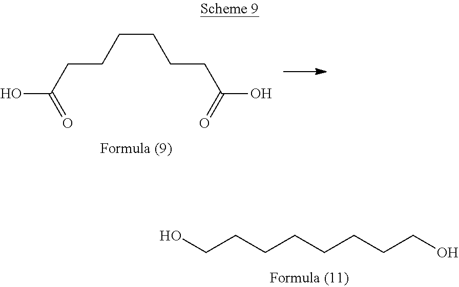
OCCCCCCCCO.OC(CCCCCCC(O)=O)=O
